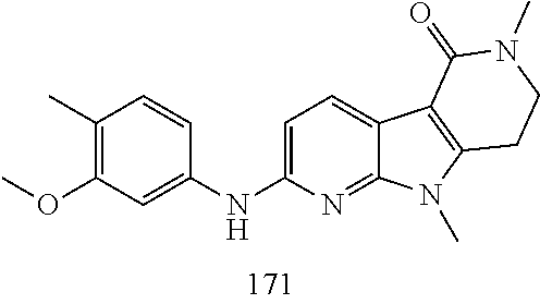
C1(C)=C(OC)C=C(NC2=CC=C3C(=N2)N(C)C2=C3C(=O)N(C)CC2)C=C1
